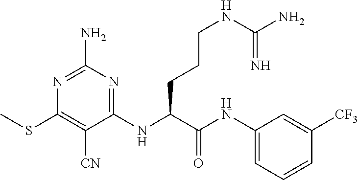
C1(NC(C(NC2=CC=CC([CF3])=C2)=O)CCCNC(N)=N)=NC(N)=NC(SC)=C1[CN]
